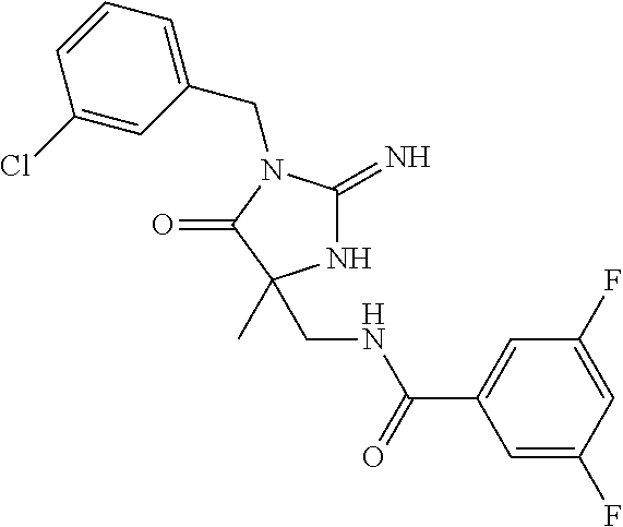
N1C(=N)N(CC2=CC=CC(Cl)=C2)C(=O)C1(C)CNC(C1=CC(F)=CC(F)=C1)=O
